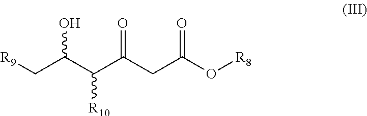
[R9]CC(C(C(CC(O[R8])=O)=O)[R10])O
